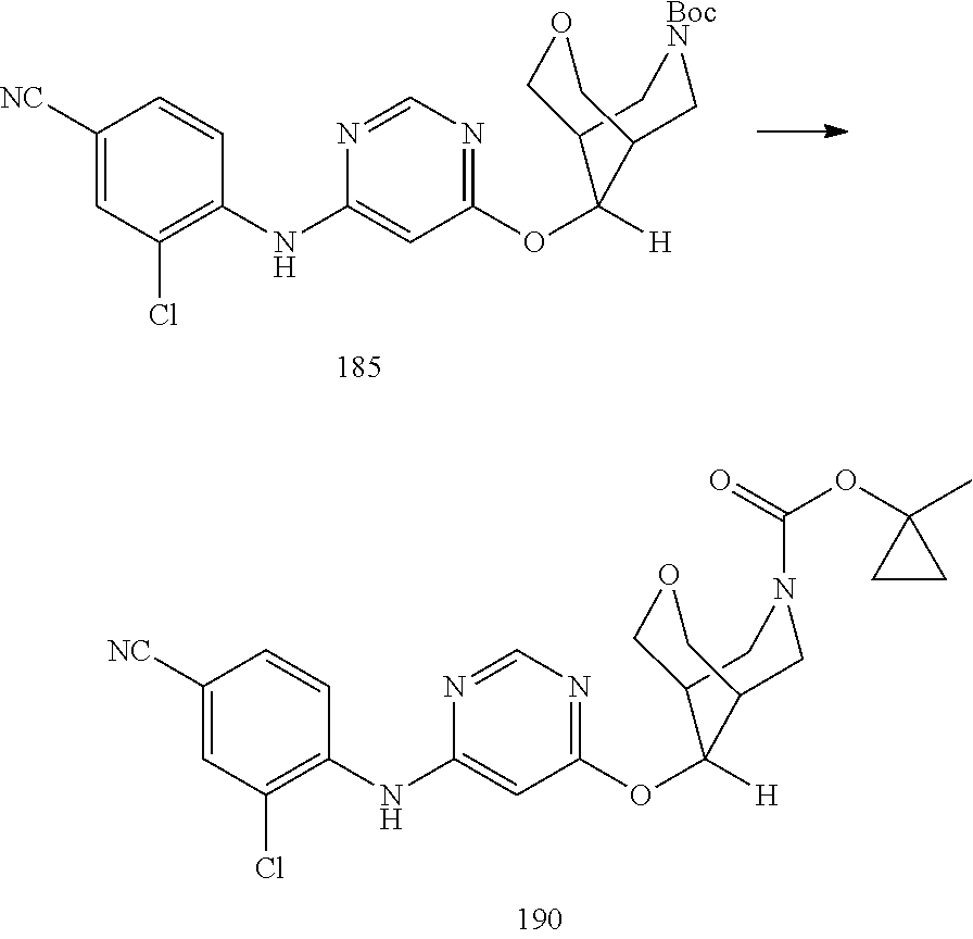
C1([NC])=CC(Cl)=C(NC2=CC(OC3([H])C4C[BocN]CC3COC4)=NC=N2)C=C1.C1([NC])=CC(Cl)=C(NC2=CC(OC3([H])C4CN(C(=O)OC5(C)CC5)CC3COC4)=NC=N2)C=C1
